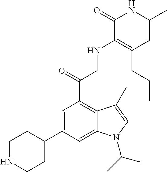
C1=C(C2CCNCC2)C=C2C(=C1C(CNC1=C(CCC)C=C(C)NC1=O)=O)C(C)=CN2C(C)C
